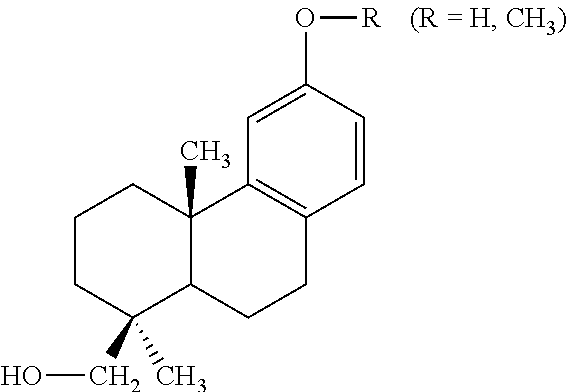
C1CC(C)(CO)C2C(C)(C1)C1=C(CC2)C=CC(O[R])=C1
